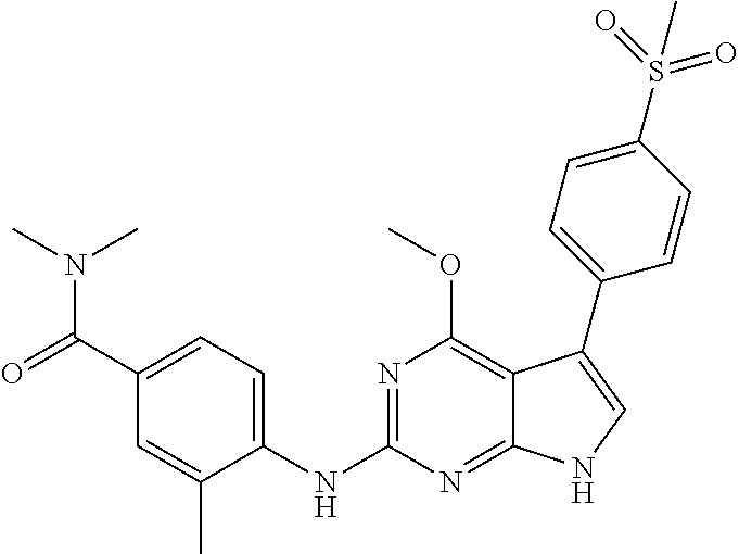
C1(C(=O)N(C)C)=CC=C(NC2=NC(OC)=C3C(=N2)NC=C3C2=CC=C(S(=O)(=O)C)C=C2)C(C)=C1
